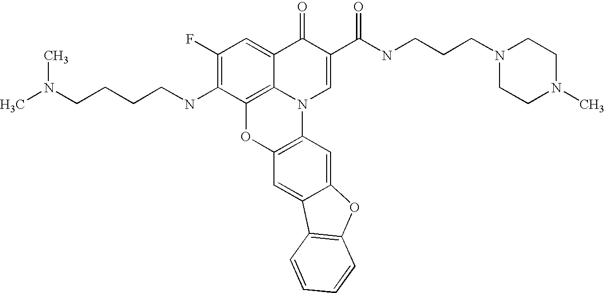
C1(F)=C(NCCCCN(C)C)C2=C3C(=C1)C(=O)C(C(NCCCN1CCN(C)CC1)=O)=CN3C1=C(O2)C=C2C(=C1)OC1=C2C=CC=C1
